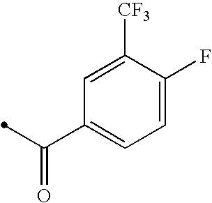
C1=C(F)C([CF3])=CC(C(=O)C)=C1
